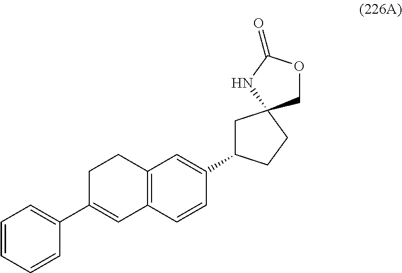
C12=C(C=CC(C3CC4(CC3)COC(=O)N4)=C1)C=C(C1=CC=CC=C1)CC2
